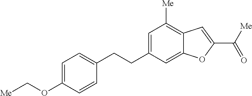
C1(CCC2=CC=C(OC[Me])C=C2)=CC([Me])=C2C(=C1)OC(C([Me])=O)=C2
